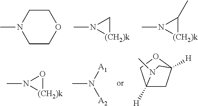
O1CCN(C)CC1.[(CH2)k]1CN1C.[(CH2)k]1C(C)N1C.[(CH2)k]1ON1C.N(C)([A1])[A2].C12([H])CC([H])(OC1)CN2C
